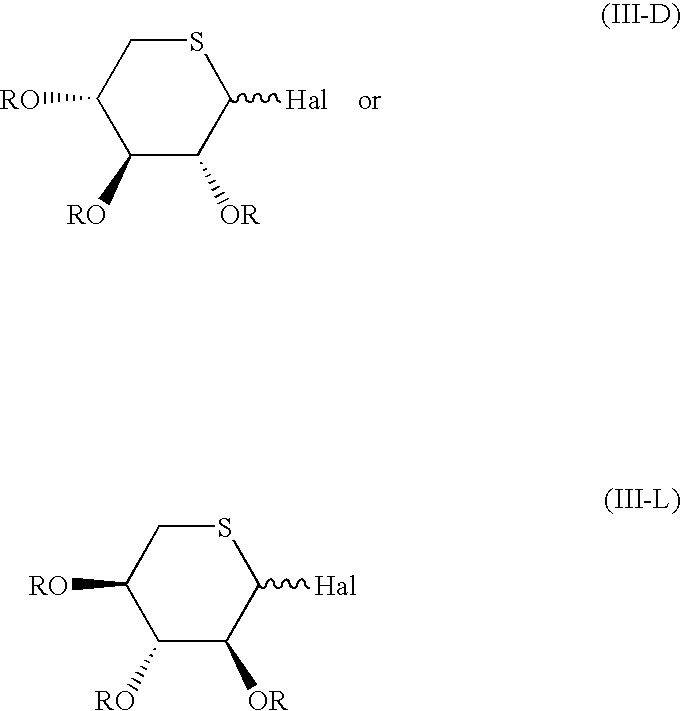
S1CC([RO])C([RO])C([OR])C1[Hal].S1CC([RO])C([RO])C([OR])C1[Hal]
